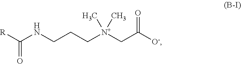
O=C([R])NCCC[N+](CC([O-])=O)(C)C
